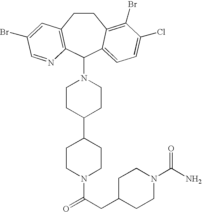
C1CC2=C(C(N3CCC(C4CCN(C(CC5CCN(C(N)=O)CC5)=O)CC4)CC3)C3=CC=C(Cl)C(Br)=C13)N=CC(Br)=C2
